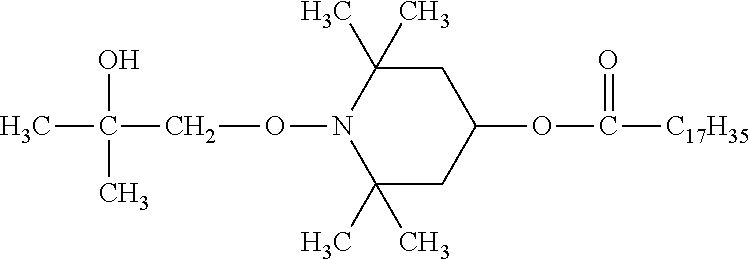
C1C(C)(C)N(OCC(C)(O)C)C(C)(C)CC1OC([C17H35])=O
